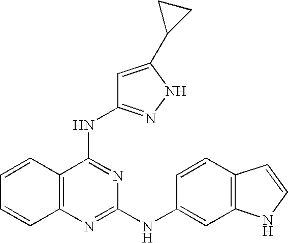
C1=CC2=C(C=C1)N=C(NC1=CC3=C(C=C1)C=CN3)N=C2NC1=NNC(C2CC2)=C1
